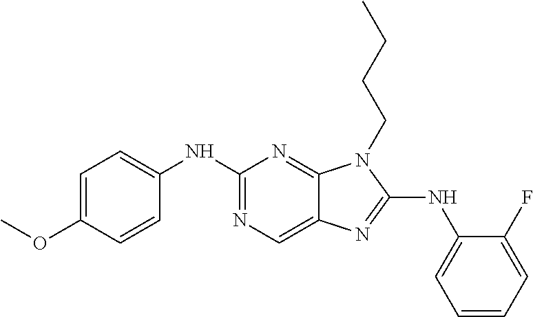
C1(NC2=CC=CC=C2F)=NC2=CN=C(NC3=CC=C(OC)C=C3)N=C2N1CCCC
